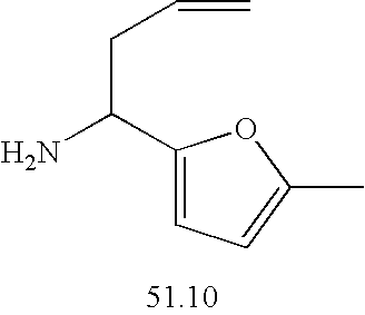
NC(C1=CC=C(C)O1)CC=C
